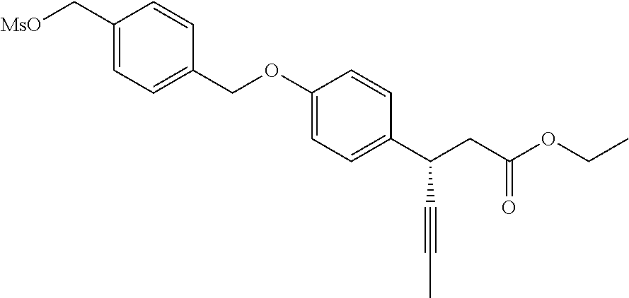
C1(C[MsO])=CC=C(COC2=CC=C(C(CC(OCC)=O)C#CC)C=C2)C=C1
